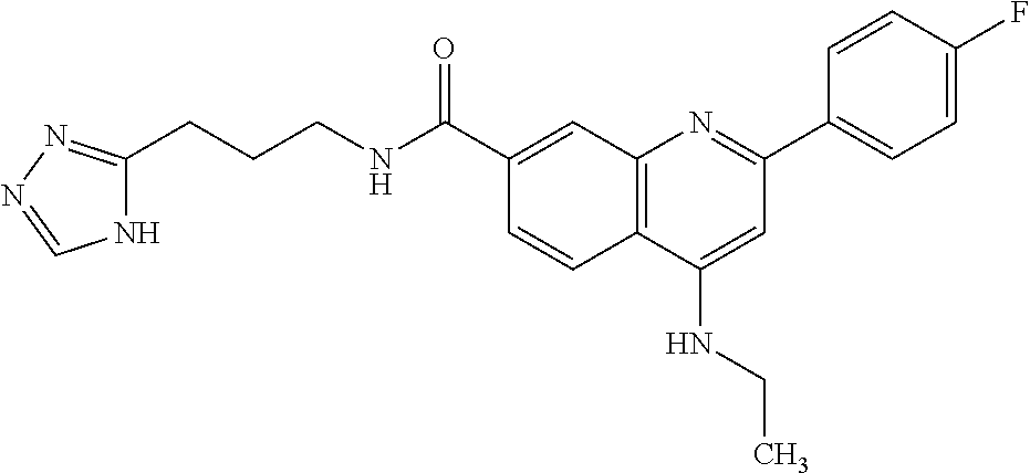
C1(C(NCCCC2=NN=CN2)=O)=CC2=C(C=C1)C(NCC)=CC(C1=CC=C(F)C=C1)=N2
